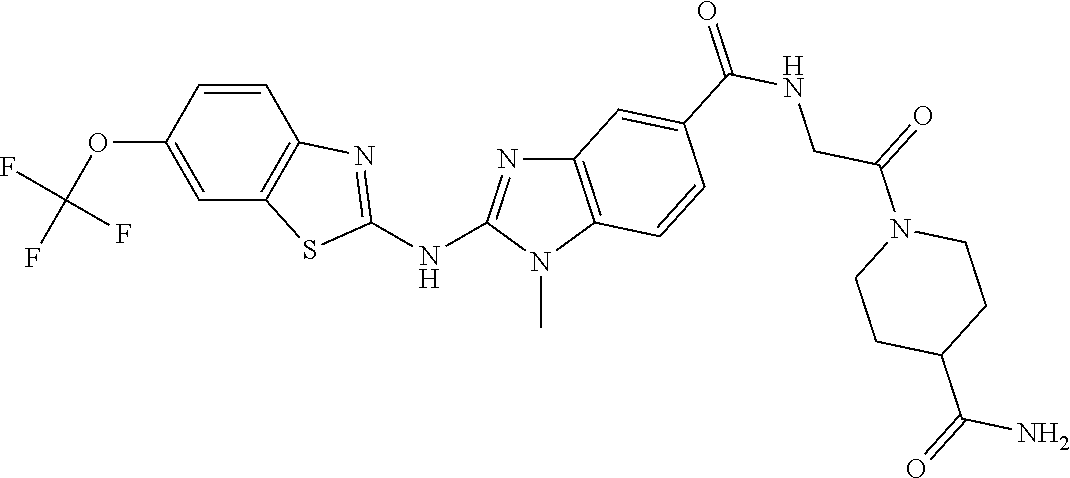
O(C1=CC2=C(C=C1)N=C(NC1=NC3=C(N1C)C=CC(C(NCC(N1CCC(C(N)=O)CC1)=O)=O)=C3)S2)C(F)(F)F
